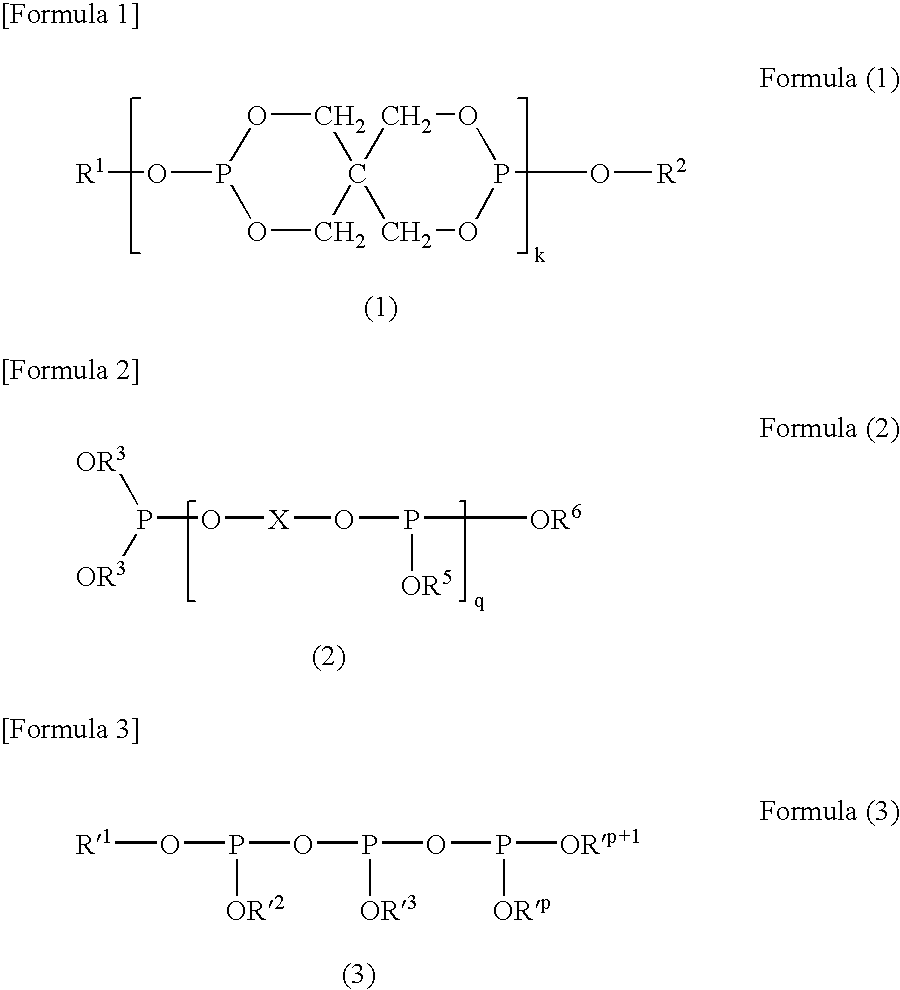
C1OP(O[R1])OCC12COP(O[R2])OC2.O([X]OP([OR6])[OR5])P([OR3])[OR3].[R1]OP(OP(OP([ORp+1])[ORp])[OR3])[OR2]
